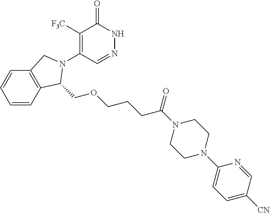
C1([F3C])=C(N2C(COCCCC(=O)N3CCN(C4=CC=C([CN])C=N4)CC3)C3=C(C=CC=C3)C2)C=NNC1=O
